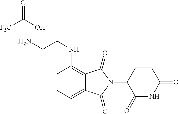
C1=CC=C2C(=C1NCCN)C(=O)N(C1C(=O)NC(=O)CC1)C2=O.O=C(O)[F3C]
